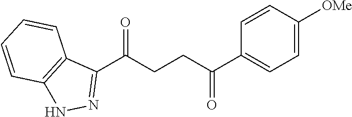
C1(C(CCC(C2=CC=C([OMe])C=C2)=O)=O)=NNC2=C1C=CC=C2
